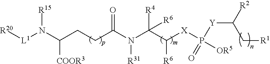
[R20][L1]N(C(CCC(N(C(C([X]P([Y]C([R2])C[R1])(=O)[OR5])[R6])([R4])[R6])[R31])=O)[COOR3])[R15]
